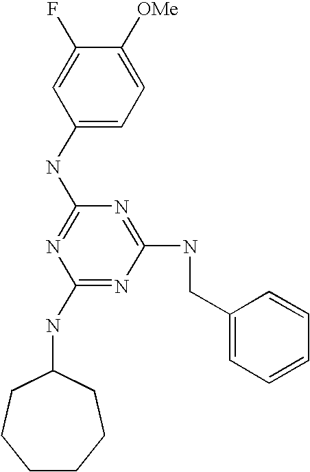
C1(NC2=NC(NC3CCCCCC3)=NC(NCC3=CC=CC=C3)=N2)=CC=C([OMe])C(F)=C1
